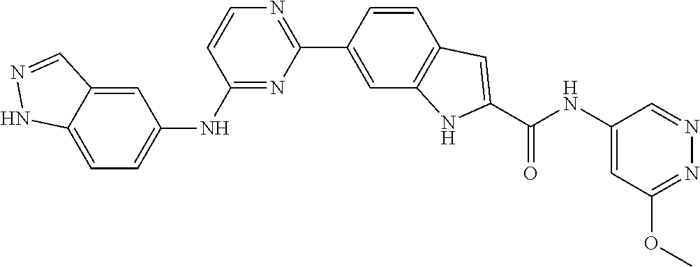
C1(NC2=CC=C3C(=C2)C=NN3)=NC(C2=CC3=C(C=C2)C=C(C(NC2=CC(OC)=NN=C2)=O)N3)=NC=C1
